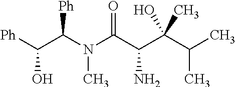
[Ph]C(C(N(C(C(C(O)(C)C(C)C)N)=O)C)[Ph])O
